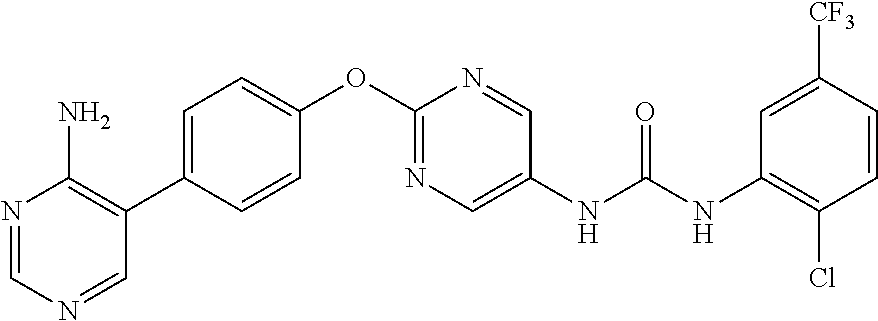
C1(OC2=NC=C(NC(NC3=C(Cl)C=CC([CF3])=C3)=O)C=N2)=CC=C(C2=C(N)N=CN=C2)C=C1
